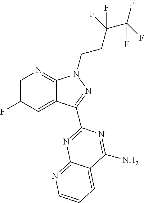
C1=C(F)C=C2C(=N1)N(CCC(C(F)(F)F)(F)F)N=C2C1=NC2=NC=CC=C2C(N)=N1
